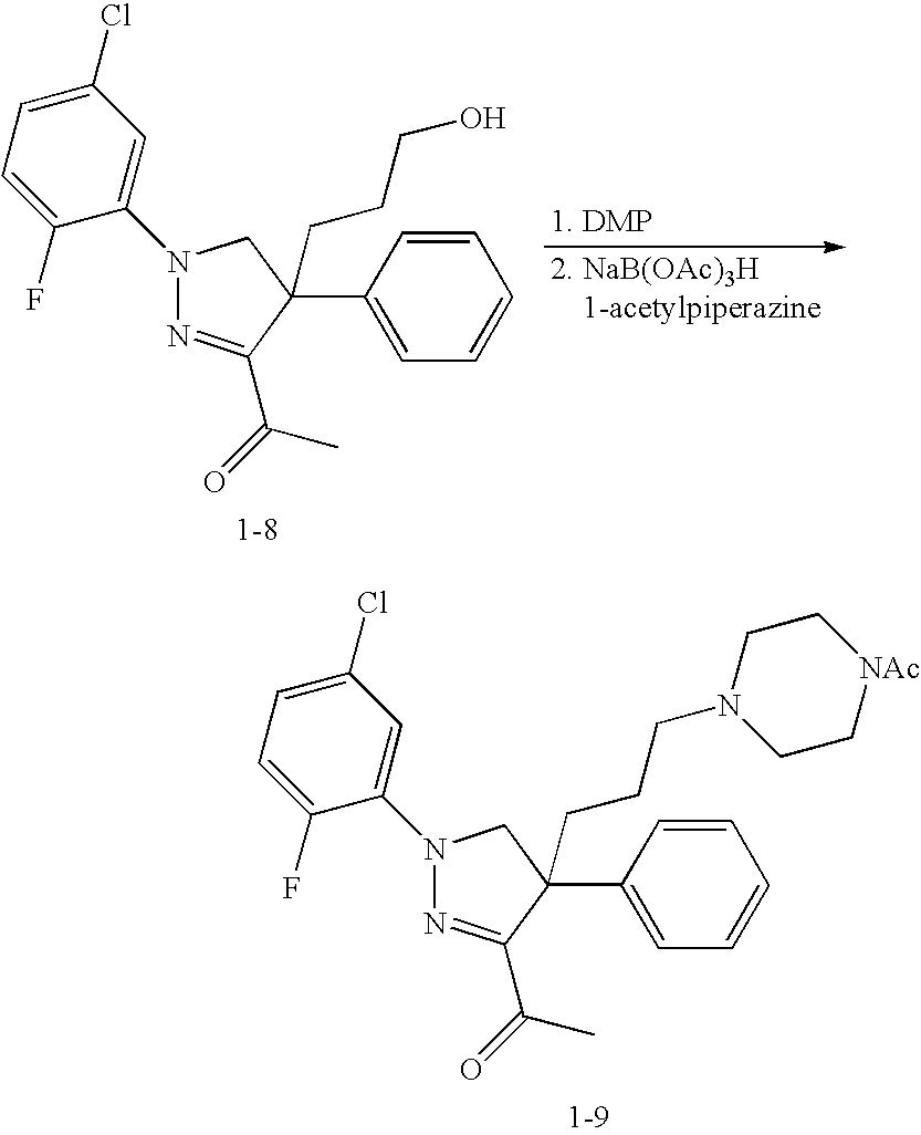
N1=C(C(C)=O)C(C2=CC=CC=C2)(CCCO)CN1C1=CC(Cl)=CC=C1F.[1. DMP].N1=C(C(C)=O)C(C2=CC=CC=C2)(CCCN2CC[NAc]CC2)CN1C1=CC(Cl)=CC=C1F
